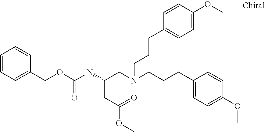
C1=CC=C(COC(NC(CC(=O)OC)CN(CCCC2=CC=C(OC)C=C2)CCCC2=CC=C(OC)C=C2)=O)C=C1
